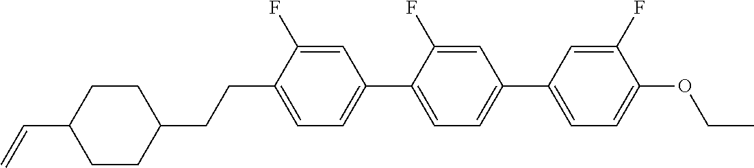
C1CC(C=C)CCC1CCC1=CC=C(C2=CC=C(C3=CC=C(OCC)C(F)=C3)C=C2F)C=C1F
